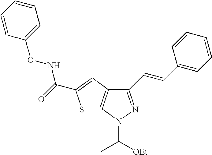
N1(C([OEt])C)N=C(C=CC2=CC=CC=C2)C2=C1SC(C(=O)NOC1=CC=CC=C1)=C2
